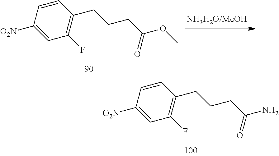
C1(F)=C(CCCC(OC)=O)C=CC([O2N])=C1.C1(F)=C(CCCC(N)=O)C=CC([O2N])=C1
